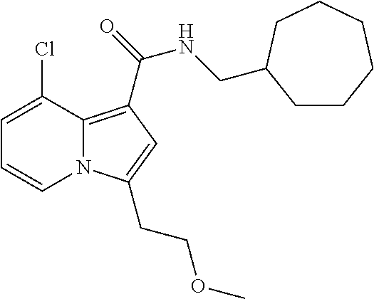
C1=C(Cl)C2=C(C(=O)NCC3CCCCCC3)C=C(CCOC)N2C=C1
